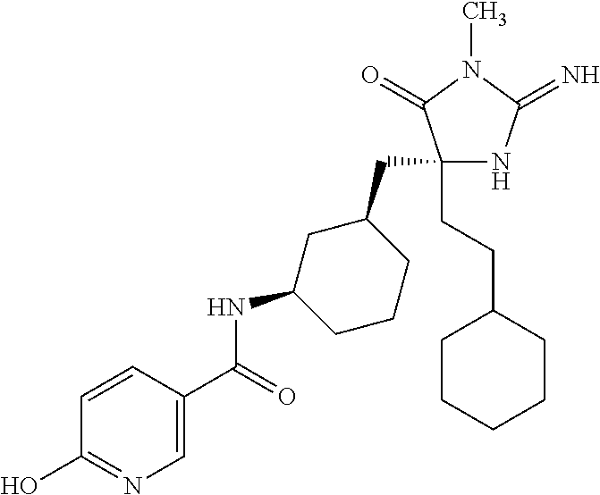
C1(CC2CC(NC(=O)C3=CN=C(O)C=C3)CCC2)(CCC2CCCCC2)NC(=N)N(C)C1=O
